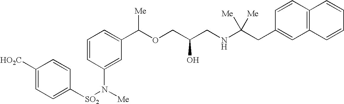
C1=C(N([SO2]C2=CC=C([HO2C])C=C2)[Me])C=CC=C1C(OCC(CNC(CC1=CC2=C(C=C1)C=CC=C2)([Me])[Me])O)[Me]
